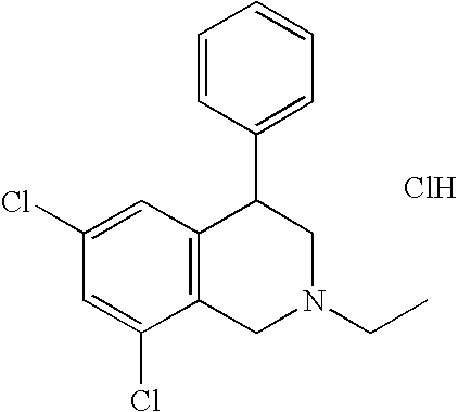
C12=C(C=C(Cl)C=C1Cl)C(C1=CC=CC=C1)CN(CC)C2.Cl
